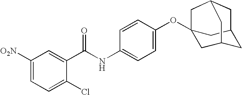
C1([O2N])=CC=C(Cl)C(C(NC2=CC=C(OC34CC5CC(C3)CC(C5)C4)C=C2)=O)=C1
